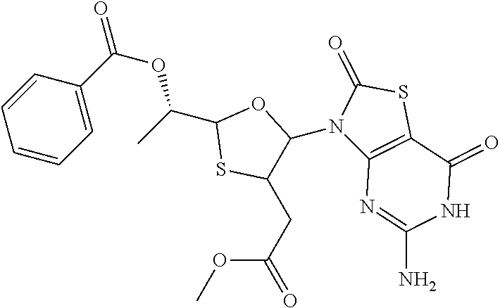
C1(CC(OC)=O)C(N2C3=C(SC2=O)C(=O)NC(N)=N3)OC(C(C)OC(=O)C2=CC=CC=C2)S1
